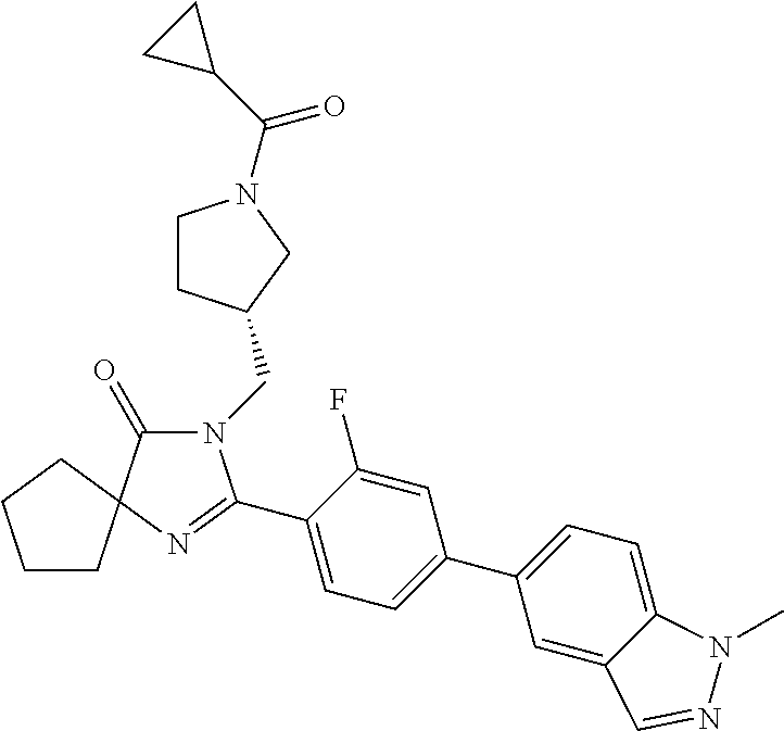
N1(CC2CCN(C(C3CC3)=O)C2)C(=O)C2(N=C1C1=CC=C(C3=CC=C4C(=C3)C=NN4C)C=C1F)CCCC2
